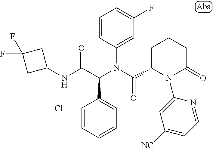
C1=CC=C(Cl)C(C(C(NC2CC(F)(F)C2)=O)N(C(=O)C2N(C3=CC([NC])=CC=N3)C(=O)CCC2)C2=CC(F)=CC=C2)=C1
